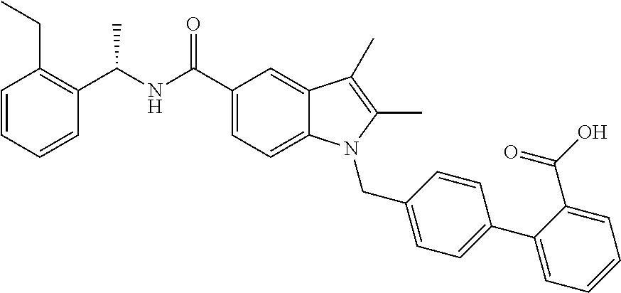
C1(C(NC(C2=CC=C3C(=C2)C(C)=C(C)N3CC2=CC=C(C3=CC=CC=C3C(=O)O)C=C2)=O)C)=C(CC)C=CC=C1
